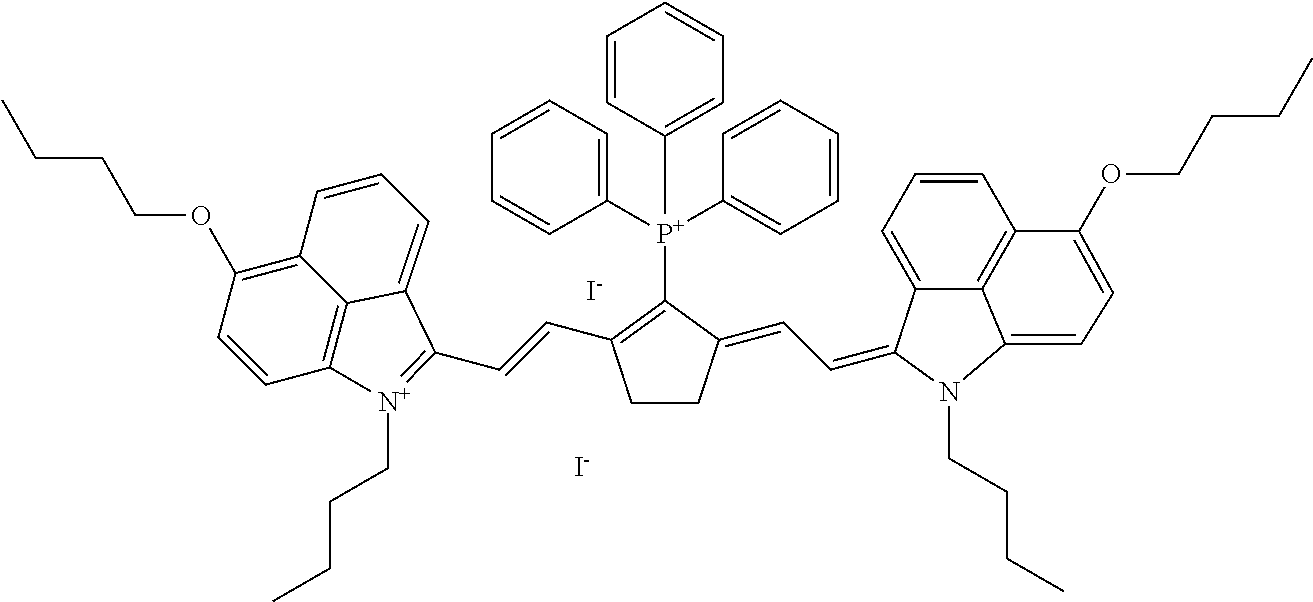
C1=C([P+](C2=C(C=CC3=[N+](CCCC)C4=C5C(=C(OCCCC)C=C4)C=CC=C53)CCC2=CC=C2C3=CC=CC4=C3C(=CC=C4OCCCC)N2CCCC)(C2=CC=CC=C2)C2=CC=CC=C2)C=CC=C1.[I-].[I-]
